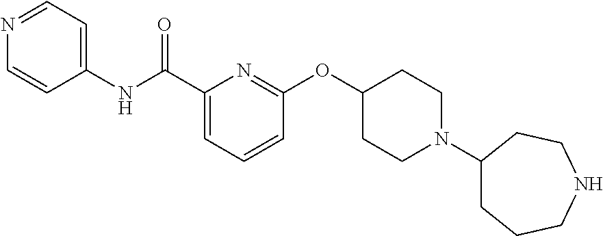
C1(C(NC2=CC=NC=C2)=O)=CC=CC(OC2CCN(C3CCCNCC3)CC2)=N1
